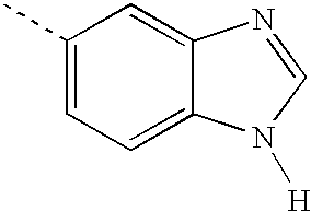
C1(C)=CC=C2C(=C1)N=CN2[H]
